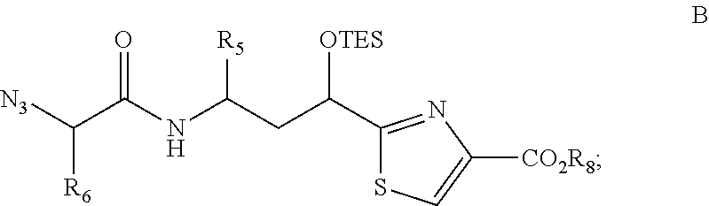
[N3]C(C(NC(CC(C1=NC([CO2R8])=CS1)[OTES])[R5])=O)[R6]
